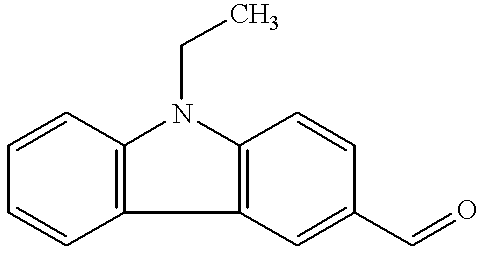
C1=CC2=C(C=C1)C1=C(N2CC)C=CC(C=O)=C1
